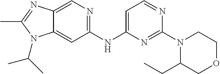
C1(NC2=CC=NC(N3C(CC)COCC3)=N2)=NC=C2C(=C1)N(C(C)C)C(C)=N2
